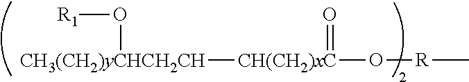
[CH(CH2)xC](O[R]C)(=O)[CH3(CH2)yCHCH2CH]O[R1]
